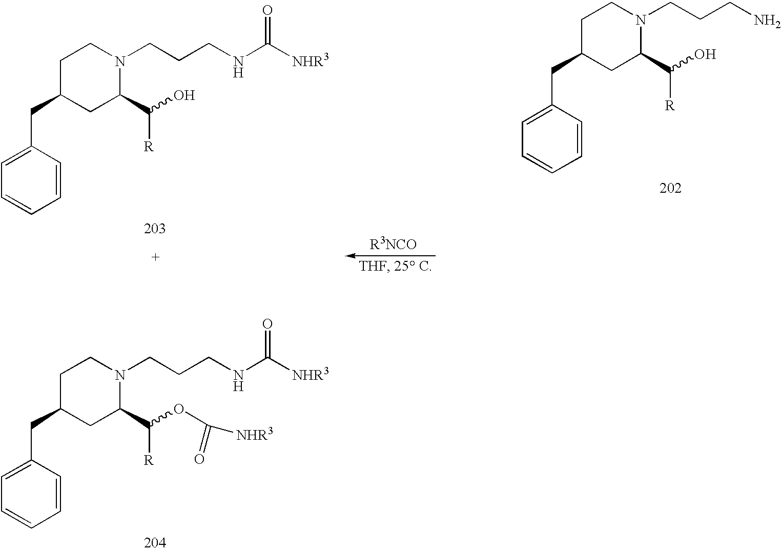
C1C(CC2=CC=CC=C2)CC(C([R])O)N(CCCN)C1.C1C(CC2=CC=CC=C2)CC(C([R])O)N(CCCNC([NHR3])=O)C1.C1C(CC2=CC=CC=C2)CC(C([R])OC(=O)[NHR3])N(CCCNC([NHR3])=O)C1
